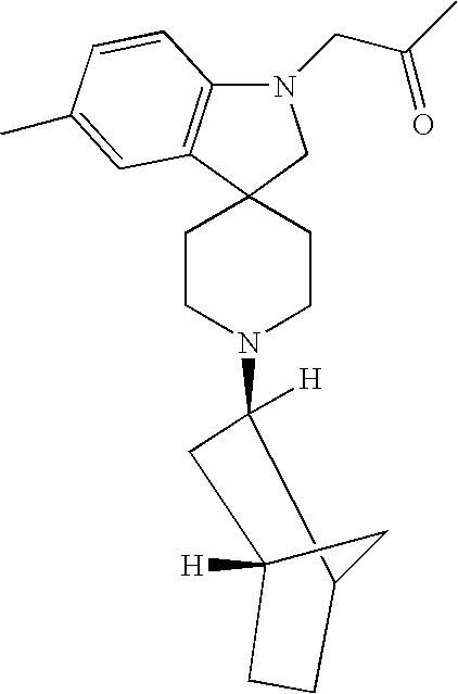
N1(CC(C)=O)C2=C(C3(C1)CCN(C1([H])CC4([H])CCC1C4)CC3)C=C(C)C=C2
